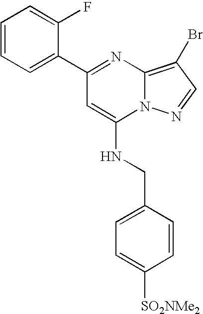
C1=CC=C(C2=NC3=C(Br)C=NN3C(NCC3=CC=C([SO2NMe2])C=C3)=C2)C(F)=C1
